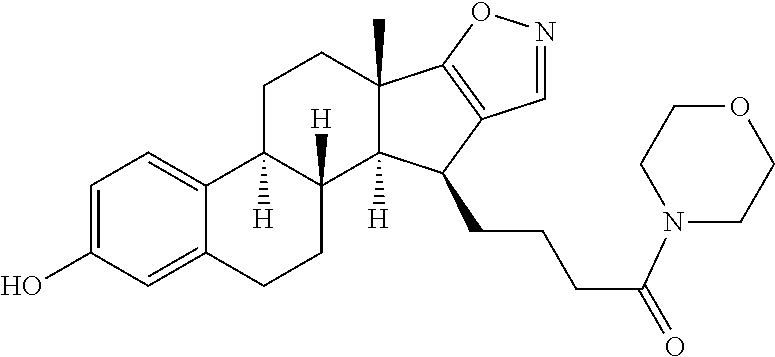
C1=C(O)C=C2C(=C1)C1([H])C([H])(CC2)C2([H])C(C)(CC1)C1=C(C2CCCC(=O)N2CCOCC2)C=NO1
